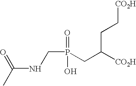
C(P(=O)(O)CC([CO2H])CC[CO2H])NC(C)=O
